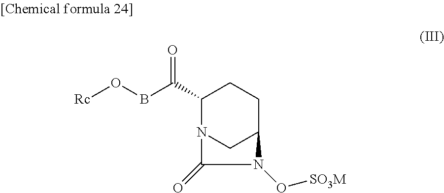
C1(C(=O)BO[Rc])N2CC(CC1)N(O[SO3M])C2=O
